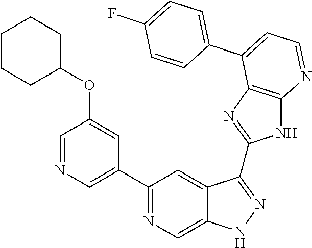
C1(C2=NC=C3C(=C2)C(C2=NC4=C(N2)N=CC=C4C2=CC=C(F)C=C2)=NN3)=CN=CC(OC2CCCCC2)=C1
